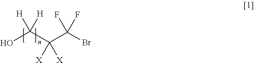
C(O)(C(C(Br)(F)F)([X])[X])([H])[H]
